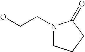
N1(CCO)CCCC1=O
